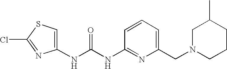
N(C(NC1=NC(CN2CCCC(C)C2)=CC=C1)=O)C1=CSC(Cl)=N1
